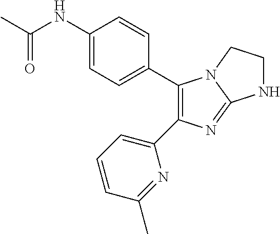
C1(NC(C)=O)=CC=C(C2=C(C3=CC=CC(C)=N3)N=C3N2CCN3)C=C1
